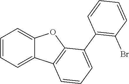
C1=CC=C2C(=C1)OC1=C2C=CC=C1C1=C(Br)C=CC=C1
